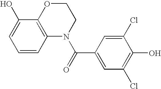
N1(C(=O)C2=CC(Cl)=C(O)C(Cl)=C2)CCOC2=C1C=CC=C2O
